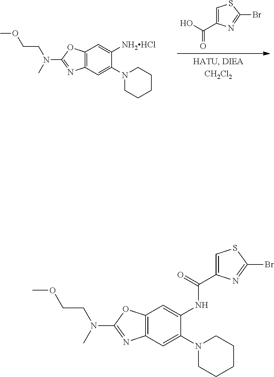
C12=C(OC(N(C)CCOC)=N1)C=C([NH2HCl])C(N1CCCCC1)=C2.C1=C(C(=O)O)N=C(Br)S1.C12=C(OC(N(C)CCOC)=N1)C=C(NC(C1=CSC(Br)=N1)=O)C(N1CCCCC1)=C2
